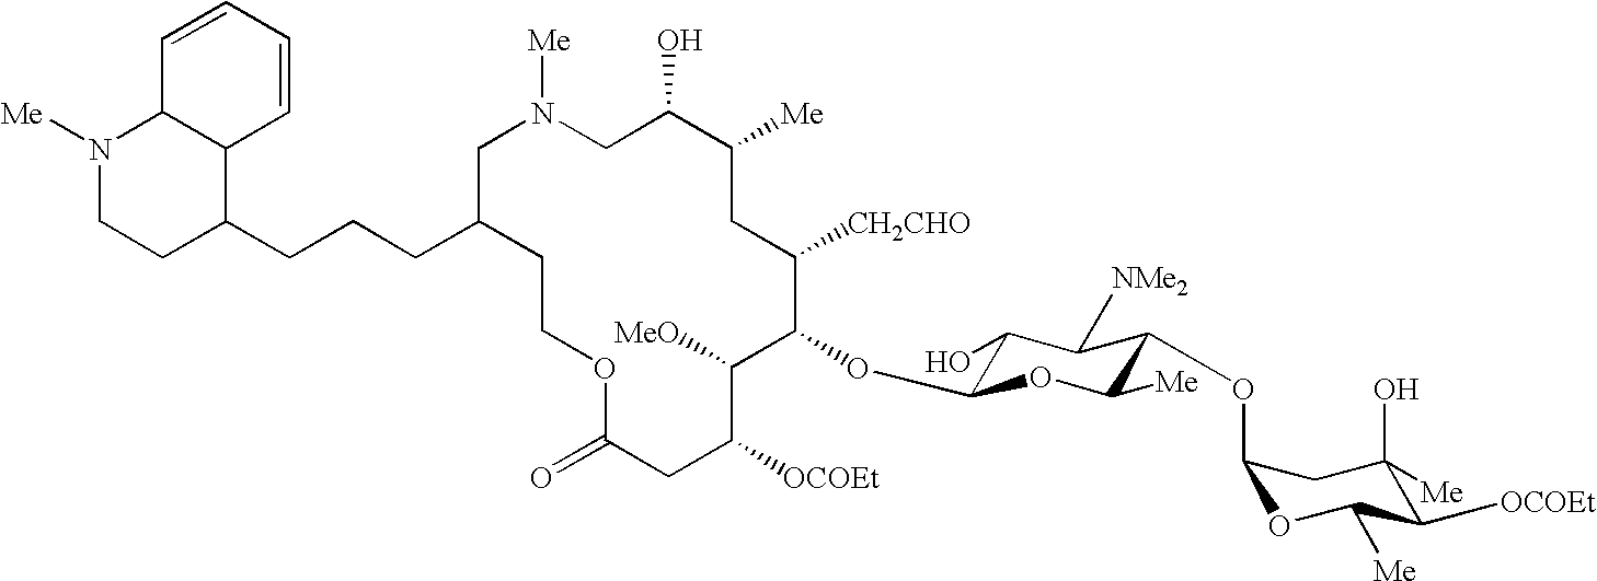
C1C(O)C([Me])CC([CH2CHO])C(OC2C(O)C([NMe2])C(OC3OC([Me])C([OCOEt])C(O)([Me])C3)C([Me])O2)C([MeO])C([OCOEt])CC(=O)OCCC(CCCC2C3C(N([Me])CC2)C=CC=C3)CN1[Me]
